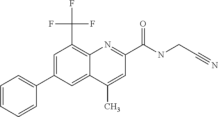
C1(C)=CC(C(=O)NCC#N)=NC2=C(C(F)(F)F)C=C(C3=CC=CC=C3)C=C12
